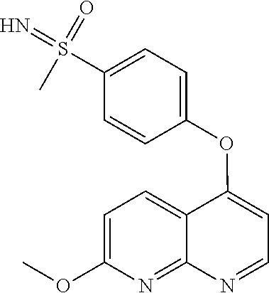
C1=C(OC)N=C2C(=C1)C(OC1=CC=C(S(=N)(=O)C)C=C1)=CC=N2
